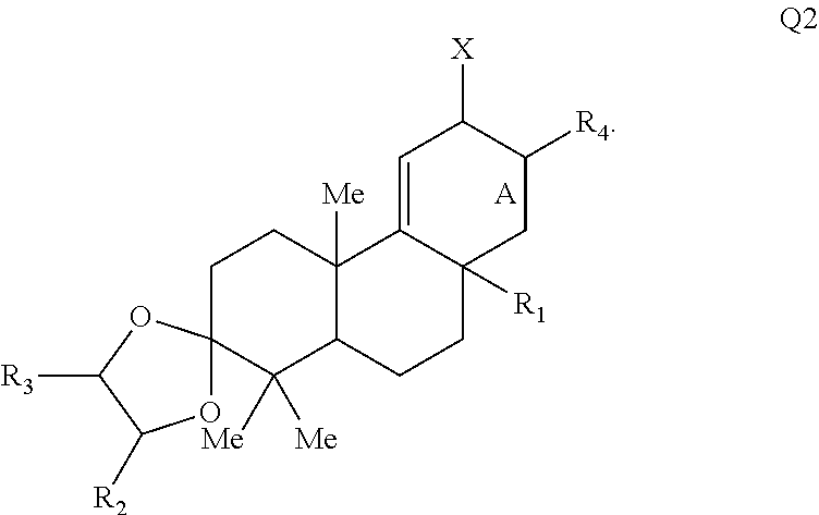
C1CC2([Me])C(C([Me])([Me])C13OC([R2])C([R3])O3)CCC1([R1])C2=CC([X])C([R4])C1.[A]
